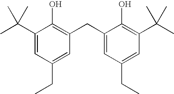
C1(C(C)(C)C)=CC(CC)=CC(CC2=CC(CC)=CC(C(C)(C)C)=C2O)=C1O
